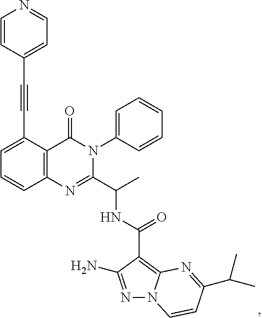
C1(C#CC2=CC=NC=C2)=CC=CC2=C1C(=O)N(C1=CC=CC=C1)C(C(C)NC(=O)C1=C3N(N=C1N)C=CC(C(C)C)=N3)=N2
